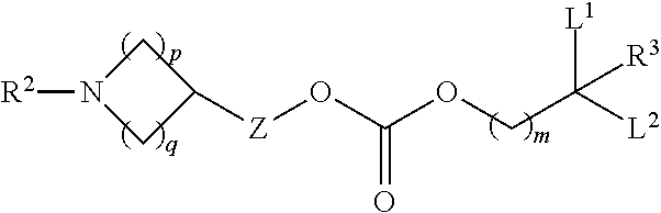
[Z](OC(OCC([L2])([L1])[R3])=O)C1CN([R2])C1
